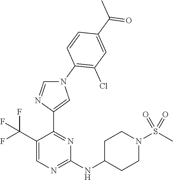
C1(C(F)(F)F)=CN=C(NC2CCN(S(C)(=O)=O)CC2)N=C1C1=CN(C2=C(Cl)C=C(C(=O)C)C=C2)C=N1
